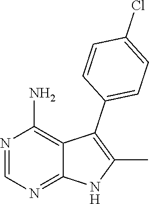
N1=CN=C2C(=C1N)C(C1=CC=C(Cl)C=C1)=C(C)N2
